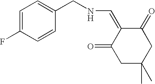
C1=C(F)C=CC(CNC=C2C(=O)CC(C)(C)CC2=O)=C1
